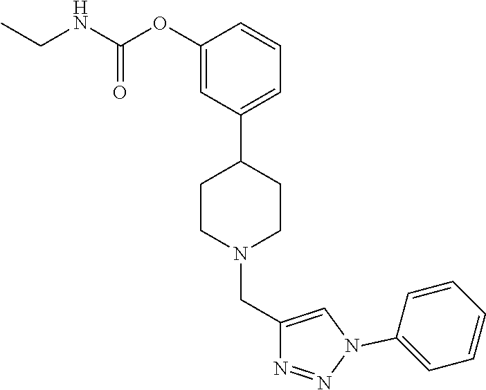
C1(OC(NCC)=O)=CC(C2CCN(CC3=CN(C4=CC=CC=C4)N=N3)CC2)=CC=C1
